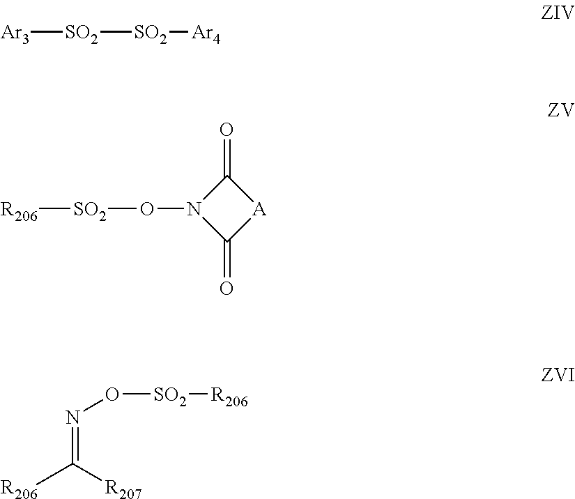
[SO2]([SO2][Ar4])[Ar3].[SO2](ON1C(=O)[A]C1=O)[R206].N(=C([R207])[R206])O[SO2][R206]
